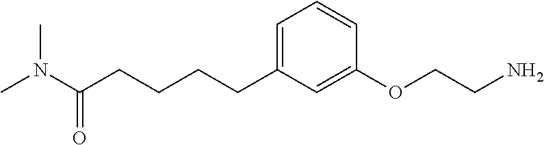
C1=C(CCCCC(N(C)C)=O)C=C(OCCN)C=C1
